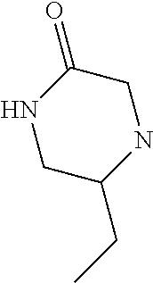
C1C(=O)NCC(CC)N1
